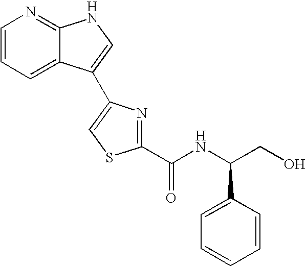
C1=CN=C2C(=C1)C(C1=CSC(C(NC(C3=CC=CC=C3)CO)=O)=N1)=CN2
